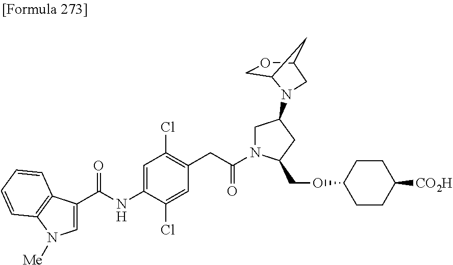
C1=C(C(=O)NC2=CC(Cl)=C(CC(=O)N3CC(N4C5COC(C5)C4)CC3COC3CCC([CO2H])CC3)C=C2Cl)C2=C(C=CC=C2)N1[Me]
